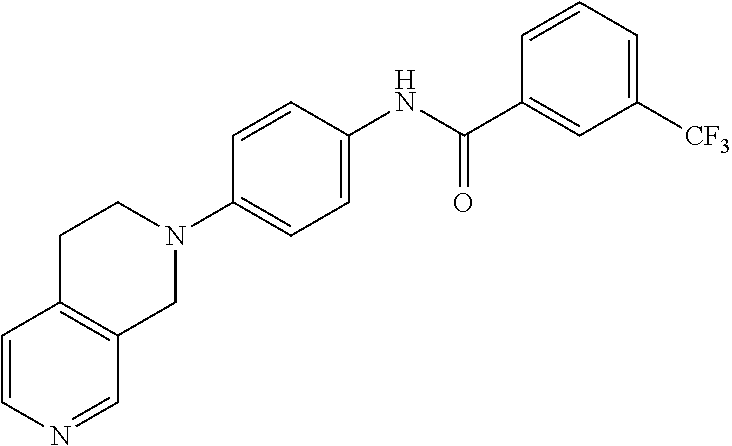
C1=CN=CC2=C1CCN(C1=CC=C(NC(C3=CC([CF3])=CC=C3)=O)C=C1)C2
